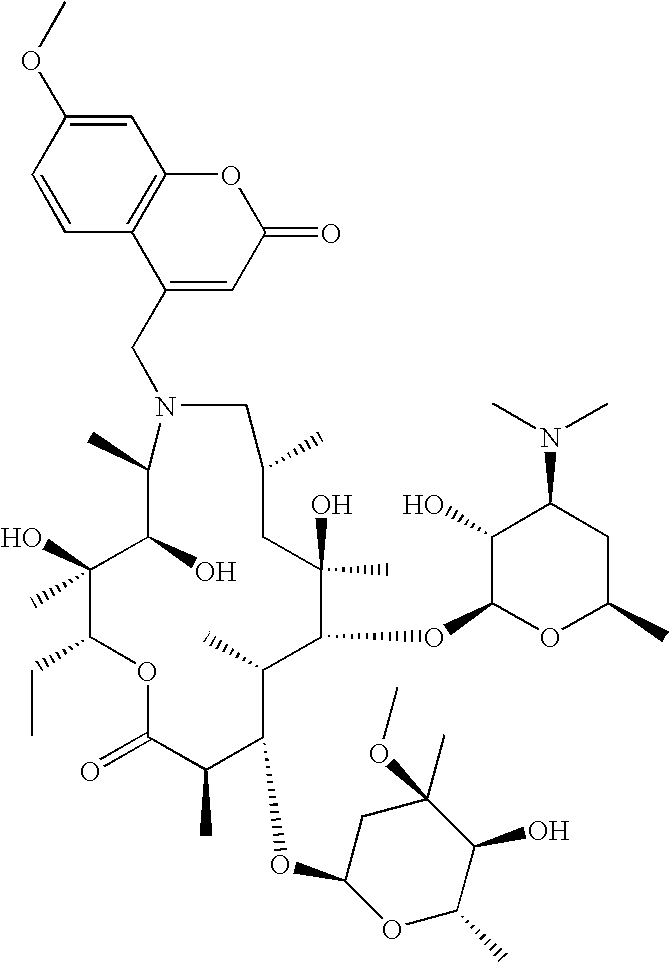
C1(C)CC(C)(O)C(OC2OC(C)CC(N(C)C)C2O)C(C)C(OC2OC(C)C(O)C(C)(OC)C2)C(C)C(=O)OC(CC)C(O)(C)C(O)C(C)N(CC2=CC(=O)OC3=C2C=CC(OC)=C3)C1
